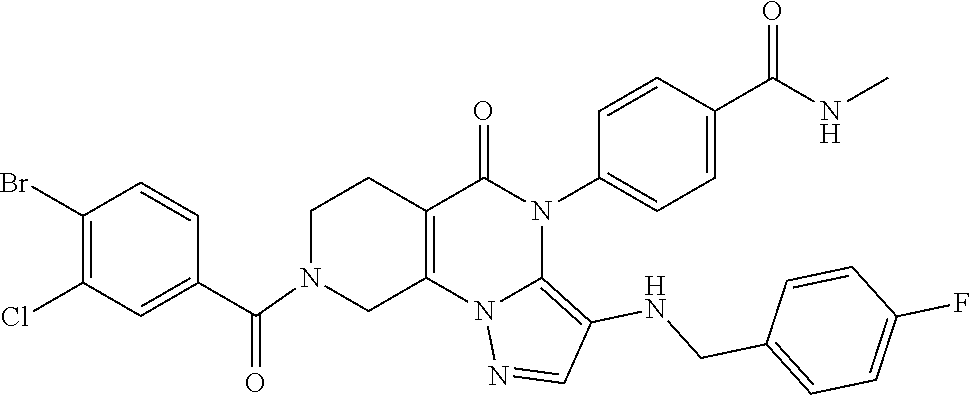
C1(Br)=C(Cl)C=C(C(=O)N2CC3=C(CC2)C(=O)N(C2=CC=C(C(NC)=O)C=C2)C2=C(NCC4=CC=C(F)C=C4)C=NN32)C=C1
